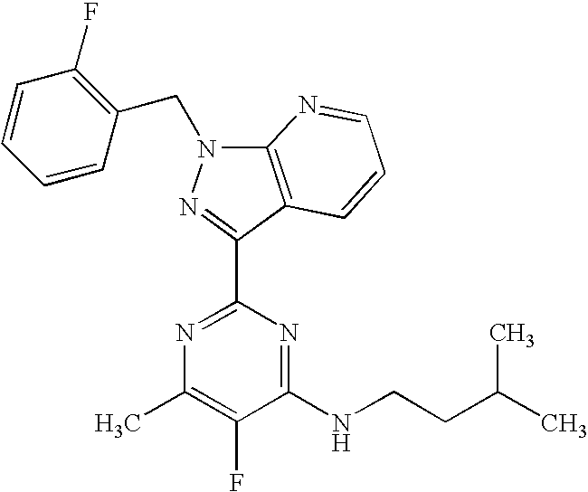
N1=C(C2=NN(CC3=C(F)C=CC=C3)C3=C2C=CC=N3)N=C(NCCC(C)C)C(F)=C1C
